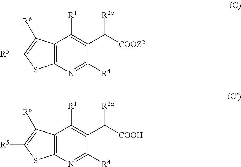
C12=C(N=C([R4])C(C([COOZ2])[R2a])=C1[R1])SC([R5])=C2[R6].C12=C(N=C([R4])C(C([COOH])[R2a])=C1[R1])SC([R5])=C2[R6]
